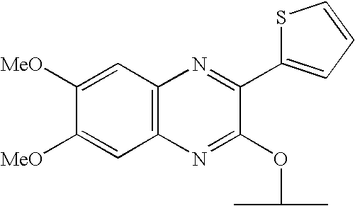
S1C(C2=NC3=C(N=C2OC(C)C)C=C([MeO])C([MeO])=C3)=CC=C1
